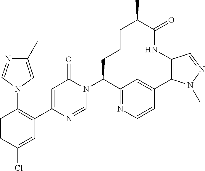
C1=CC(Cl)=CC(C2=CC(=O)N(C3CCCC(C)C(=O)NC4=C(C5=CC3=NC=C5)N(C)N=C4)C=N2)=C1N1C=NC(C)=C1
